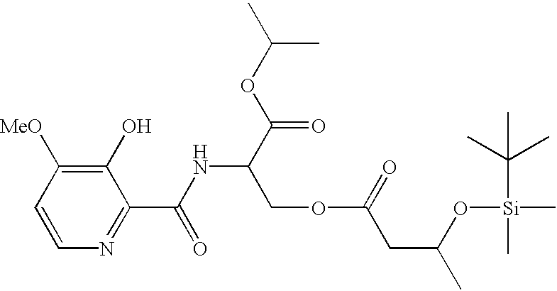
C1=CN=C(C(NC(C(OC(C)C)=O)COC(CC(C)O[Si](C)(C(C)(C)C)C)=O)=O)C(O)=C1[MeO]
